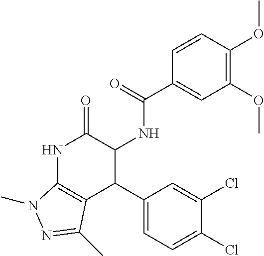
N1C2=C(C(C3=CC=C(Cl)C(Cl)=C3)C(NC(=O)C3=CC(OC)=C(OC)C=C3)C1=O)C(C)=NN2C
